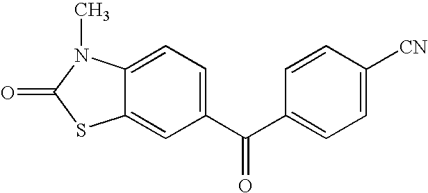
C12=CC(C(C3=CC=C([CN])C=C3)=O)=CC=C1N(C)C(=O)S2
